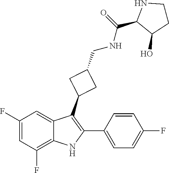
C1=CC(F)=CC=C1C1=C(C2CC(CNC(=O)C3C(O)CCN3)C2)C2=CC(F)=CC(F)=C2N1
